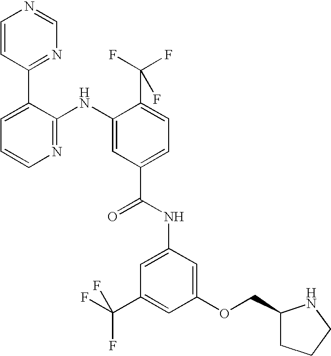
N1=C(NC2=CC(C(NC3=CC(C(F)(F)F)=CC(OCC4CCCN4)=C3)=O)=CC=C2C(F)(F)F)C(C2=NC=NC=C2)=CC=C1
